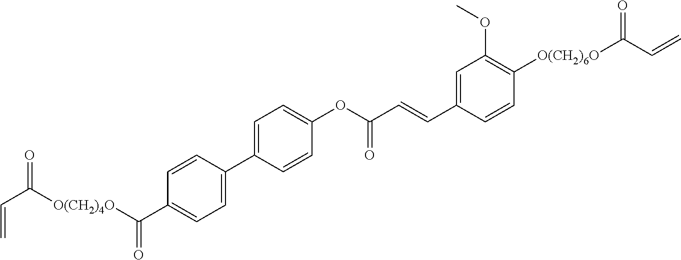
C=CC(=O)[O(CH2)4O]C(=O)C1=CC=C(C2=CC=C(OC(C=CC3=CC(OC)=C([O(CH2)6O]C(=O)C=C)C=C3)=O)C=C2)C=C1
